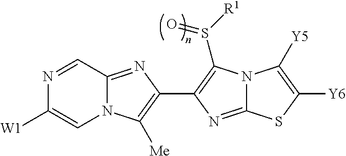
N1=CC2=NC(C3=C(S([R1])=O)N4C(=N3)SC([Y6])=C4[Y5])=C([Me])N2C=C1[W1]
